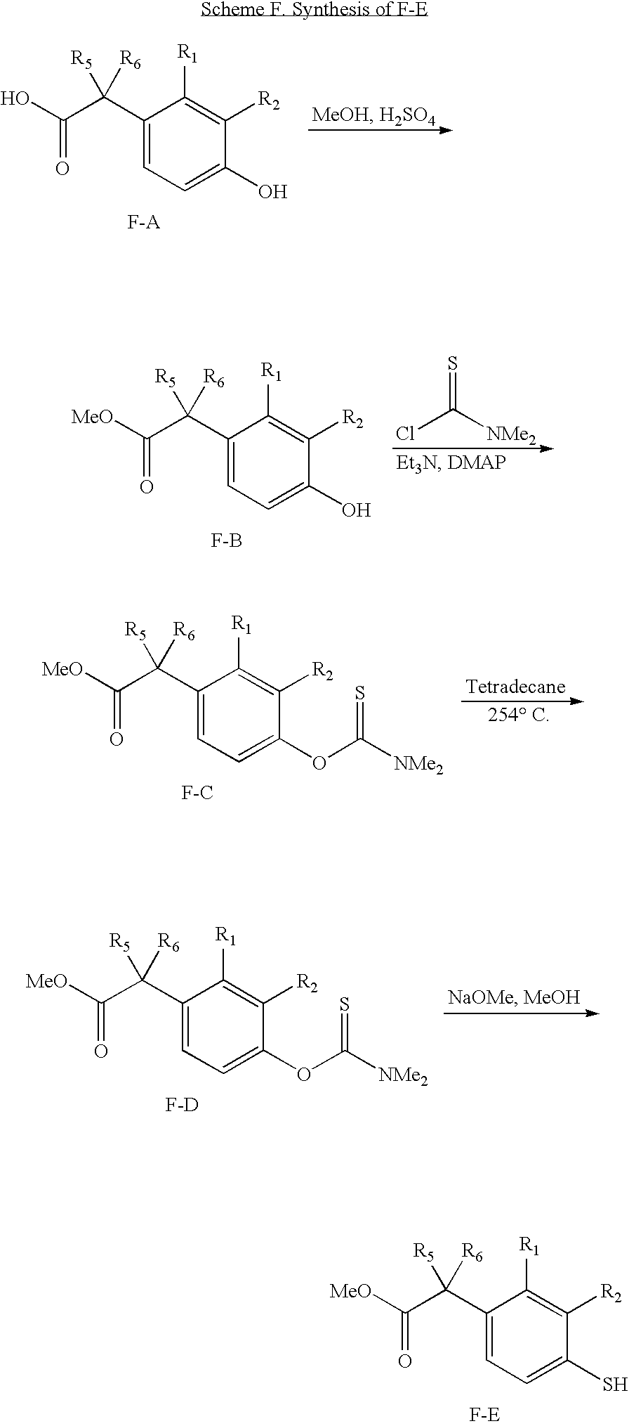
C1(C(C(O)=O)([R5])[R6])=CC=C(O)C([R2])=C1[R1].C1(C(C([MeO])=O)([R5])[R6])=CC=C(O)C([R2])=C1[R1].[F-B].ClC([NMe2])=S.C1(C(C([MeO])=O)([R5])[R6])=CC=C(OC([NMe2])=S)C([R2])=C1[R1].[F-C].C1(C(C([MeO])=O)([R5])[R6])=CC=C(OC([NMe2])=S)C([R2])=C1[R1].[F-D].C1(C(C([MeO])=O)([R5])[R6])=CC=C(S)C([R2])=C1[R1]
